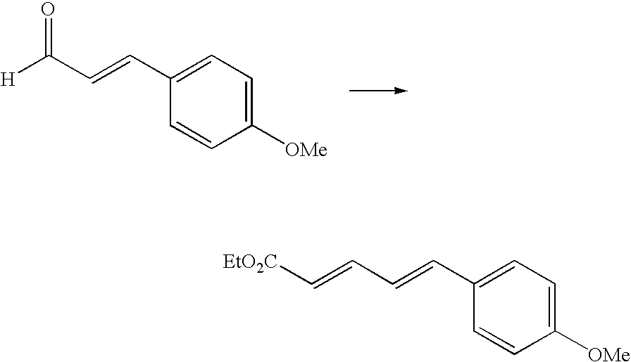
C1(C=CC([H])=O)=CC=C([OMe])C=C1.C1(C=CC=C[EtO2C])=CC=C([OMe])C=C1
